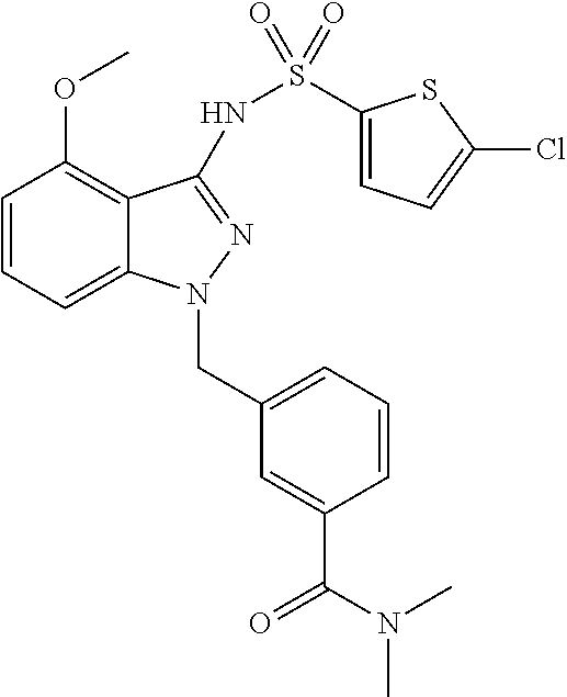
C1=CC=C2C(=C1OC)C(NS(C1=CC=C(Cl)S1)(=O)=O)=NN2CC1=CC=CC(C(=O)N(C)C)=C1
